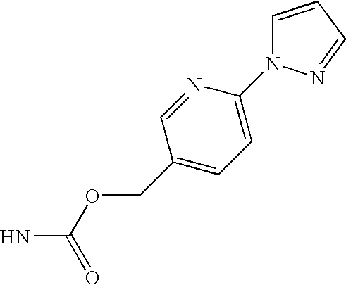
O(C(N)=O)CC1=CC=C(N2C=CC=N2)N=C1
